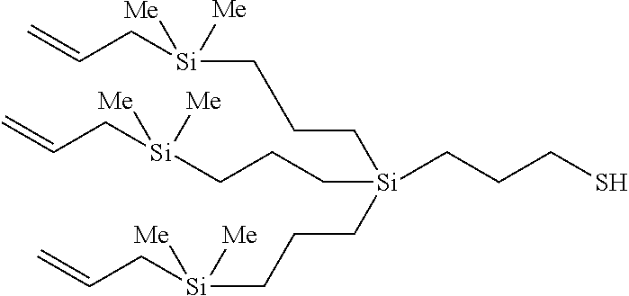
C(C[Si](CCC[Si]([Me])(CC=C)[Me])(CCCS)CCC[Si]([Me])(CC=C)[Me])C[Si]([Me])(CC=C)[Me]
